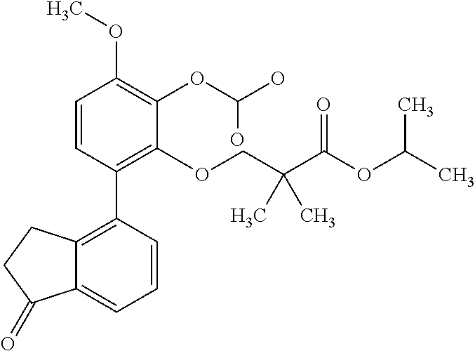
C1=CC(C2=C3C(=CC=C2)C(=O)CC3)=C(OCC(C(OC(C)C)=O)(C)C)C(OC(O)O)=C1OC
